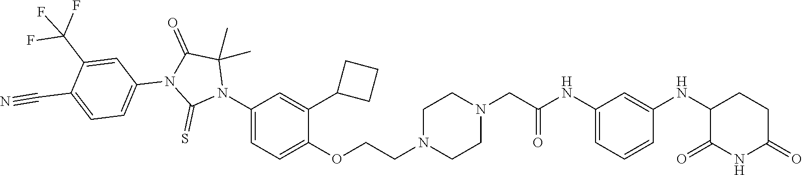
C1=C(NC(CN2CCN(CCOC3=CC=C(N4C(C)(C)C(=O)N(C5=CC=C(C#N)C(C(F)(F)F)=C5)C4=S)C=C3C3CCC3)CC2)=O)C=C(NC2C(=O)NC(=O)CC2)C=C1
